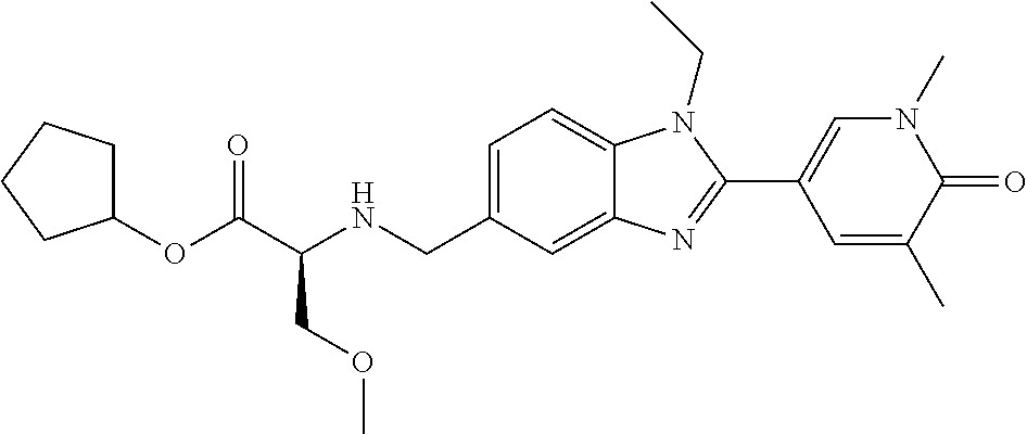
C1(OC(C(NCC2=CC=C3C(=C2)N=C(C2=CN(C)C(=O)C(C)=C2)N3CC)COC)=O)CCCC1
